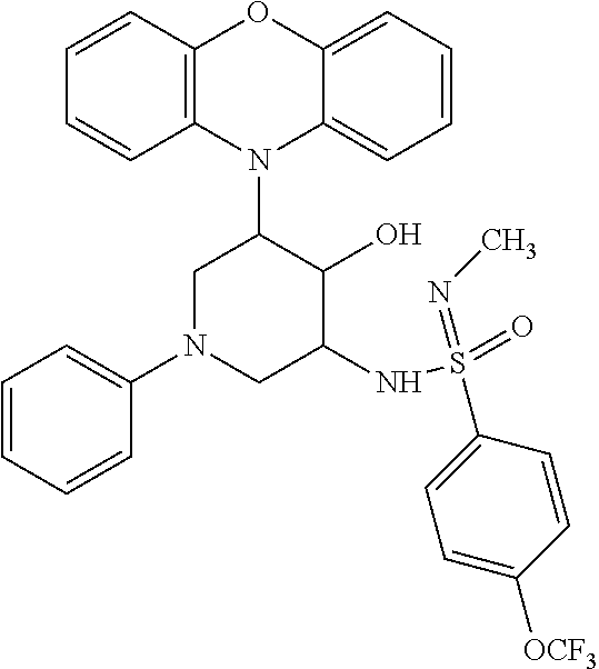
N1(C2CN(C3=CC=CC=C3)CC(NS(=O)(=NC)C3=CC=C([OCF3])C=C3)C2O)C2=C(C=CC=C2)OC2=CC=CC=C12
